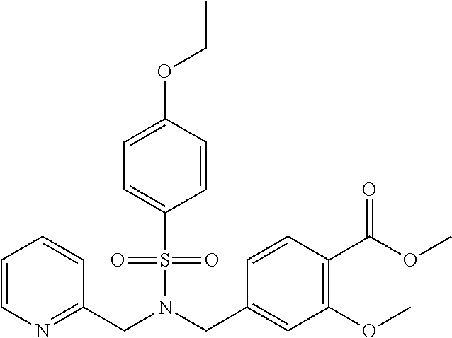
N(S(C1=CC=C(OCC)C=C1)(=O)=O)(CC1=CC(OC)=C(C(OC)=O)C=C1)CC1=NC=CC=C1
